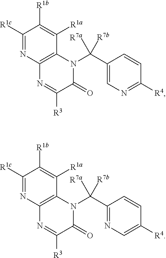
C1([R1c])=NC2=C(C([R1a])=C1[R1b])N(C([R7b])([R7a])C1=CN=C([R4])C=C1)C(=O)C([R3])=N2.C1([R1c])=NC2=C(C([R1a])=C1[R1b])N(C([R7b])([R7a])C1=NC=C([R4])C=C1)C(=O)C([R3])=N2
